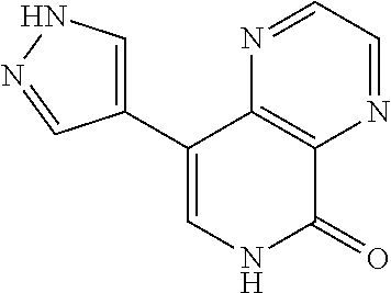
C1(C2=CNC(=O)C3=C2N=CC=N3)=CNN=C1
